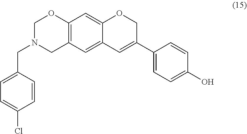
C(N1CC2=C(OC1)C=C1C(=C2)C=C(C2=CC=C(O)C=C2)CO1)C1=CC=C(Cl)C=C1
